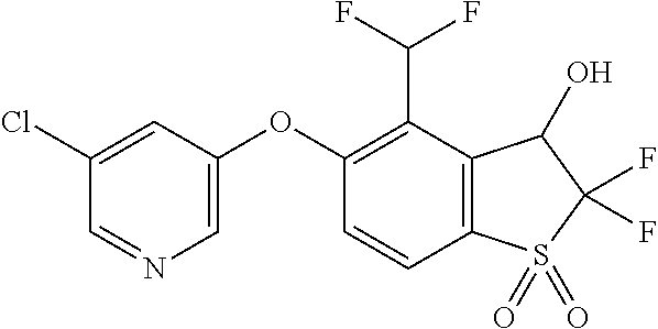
C1(Cl)=CC(OC2=C(C(F)F)C3=C(C=C2)S(=O)(=O)C(F)(F)C3O)=CN=C1
